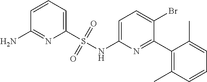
C1=C(NS(C2=CC=CC(N)=N2)(=O)=O)N=C(C2=C(C)C=CC=C2C)C(Br)=C1
